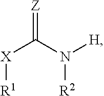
[X](C(N([H])[R2])=[Z])[R1]
